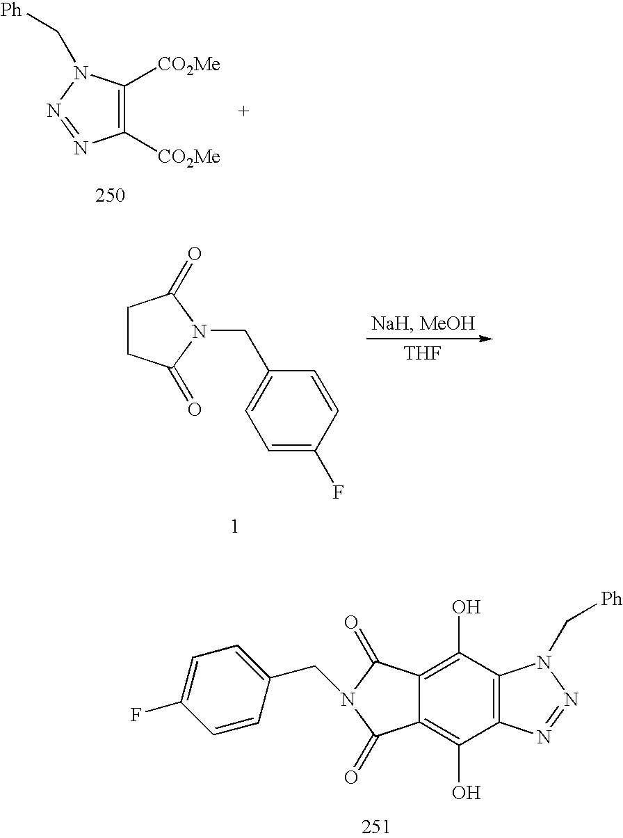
C1([CO2Me])=C([CO2Me])N(C[Ph])N=N1.C1CC(=O)N(CC2=CC=C(F)C=C2)C1=O.[THF].C12=C(C(O)=C3C(=C1O)C(=O)N(CC1=CC=C(F)C=C1)C3=O)N(C[Ph])N=N2
